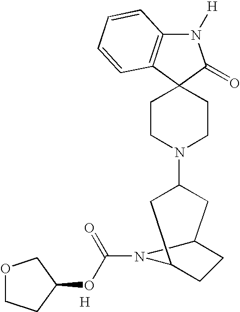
N1([H])C2=C(C3(C1=O)CCN(C1CC4CCC(C1)N4C(=O)OC1COCC1)CC3)C=CC=C2.[H]
